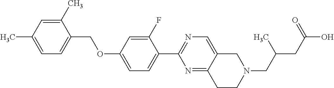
C1=C(C)C=C(C)C(COC2=CC=C(C3=NC=C4C(=N3)CCN(CC(CC(O)=O)C)C4)C(F)=C2)=C1
